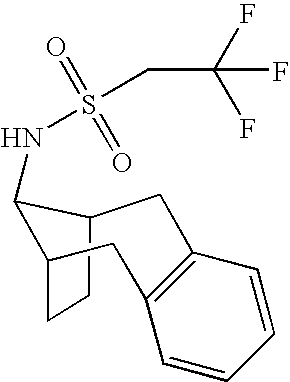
C12CCC(CC3=C(C=CC=C3)C1)C2NS(CC(F)(F)F)(=O)=O
